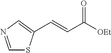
C1=NC=C(C=CC([OEt])=O)S1
